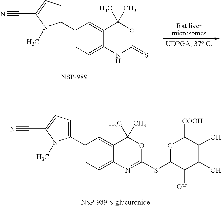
C1(C2=CC=C(C#N)N2C)=CC=C2C(=C1)C(C)(C)OC(=S)N2.C1(C2=CC=C(C#N)N2C)=CC=C2C(=C1)C(C)(C)OC(SC1C(O)C(O)C(O)C([COOH])O1)=N2
